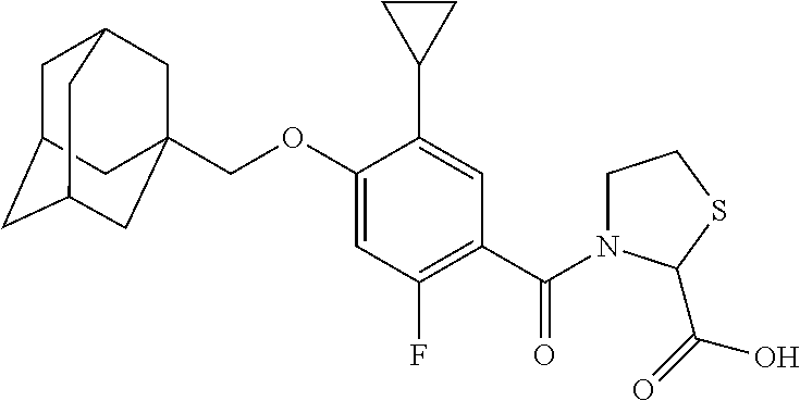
C1C2CC3CC(COC4=CC(F)=C(C(=O)N5CCSC5C(O)=O)C=C4C4CC4)(CC1C3)C2
